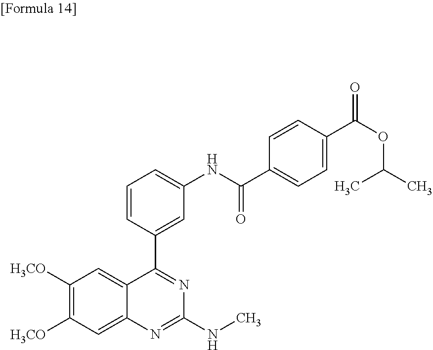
[H3CO]C1=C([H3CO])C=C2C(=C1)N=C(NC)N=C2C1=CC(NC(C2=CC=C(C(OC(C)C)=O)C=C2)=O)=CC=C1
